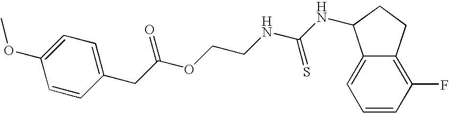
C1(CC(OCCNC(NC2C3=CC=CC(F)=C3CC2)=S)=O)=CC=C(OC)C=C1
